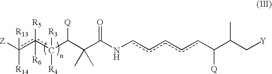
C(C(cccccNC(C(C(c(c(c([Z])([R13])[R14])([R5])[R6])([R3])[R4])[Q])(C)C)=O)[Q])(C[Y])C
